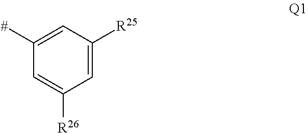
C1([#])=CC([R25])=CC([R26])=C1
